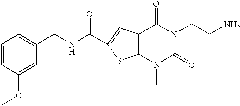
C1=CC(OC)=CC(CNC(=O)C2=CC3=C(S2)N(C)C(=O)N(CCN)C3=O)=C1
